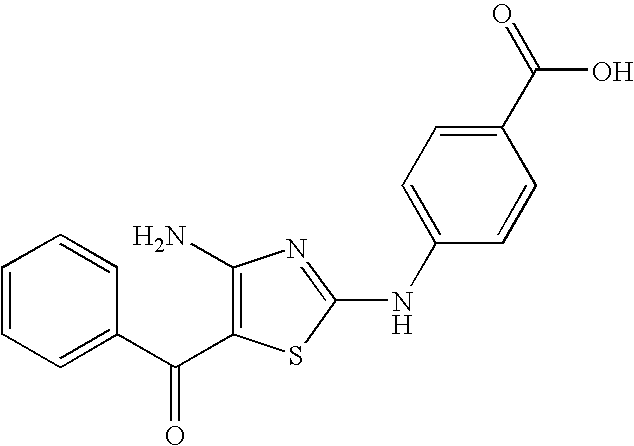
C1=CC=C(C(=O)C2=C(N)N=C(NC3=CC=C(C(O)=O)C=C3)S2)C=C1
